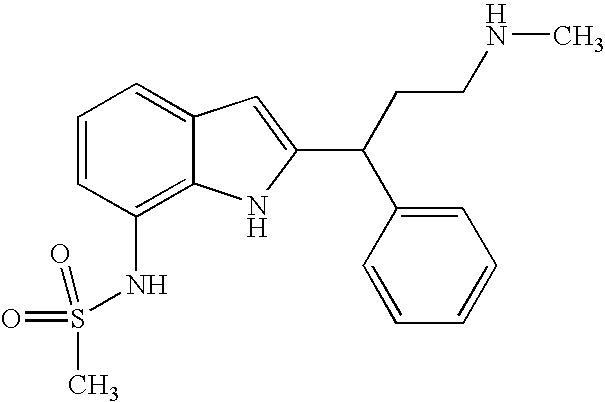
C1=CC(NS(C)(=O)=O)=C2C(=C1)C=C(C(C1=CC=CC=C1)CCNC)N2
